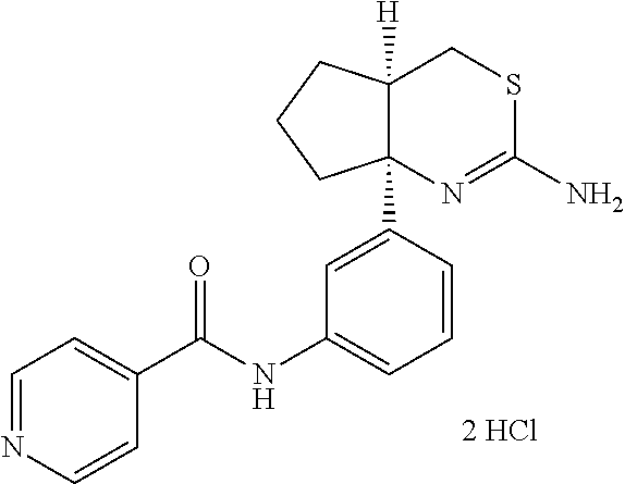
C1=NC=CC(C(NC2=CC=CC(C34N=C(N)SCC3([H])CCC4)=C2)=O)=C1.[2 HCl]
